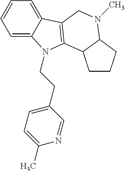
C1=C2C(=CC=C1)C1=C(N2CCC2=CC=C(C)N=C2)C2C(N(C)C1)CCC2
